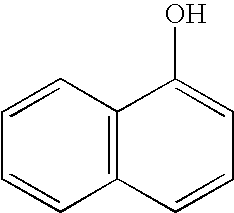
C1=CC2=C(C=C1)C(O)=CC=C2
